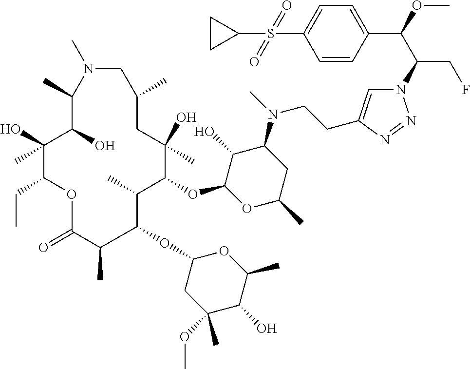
N1=NN(C(C(C2=CC=C(S(=O)(C3CC3)=O)C=C2)OC)CF)C=C1CCN(C1C(O)C(OC2C(C)C(OC3CC(OC)(C)C(O)C(C)O3)C(C)C(=O)OC(CC)C(O)(C)C(O)C(C)N(C)CC(C)CC2(O)C)OC(C)C1)C
